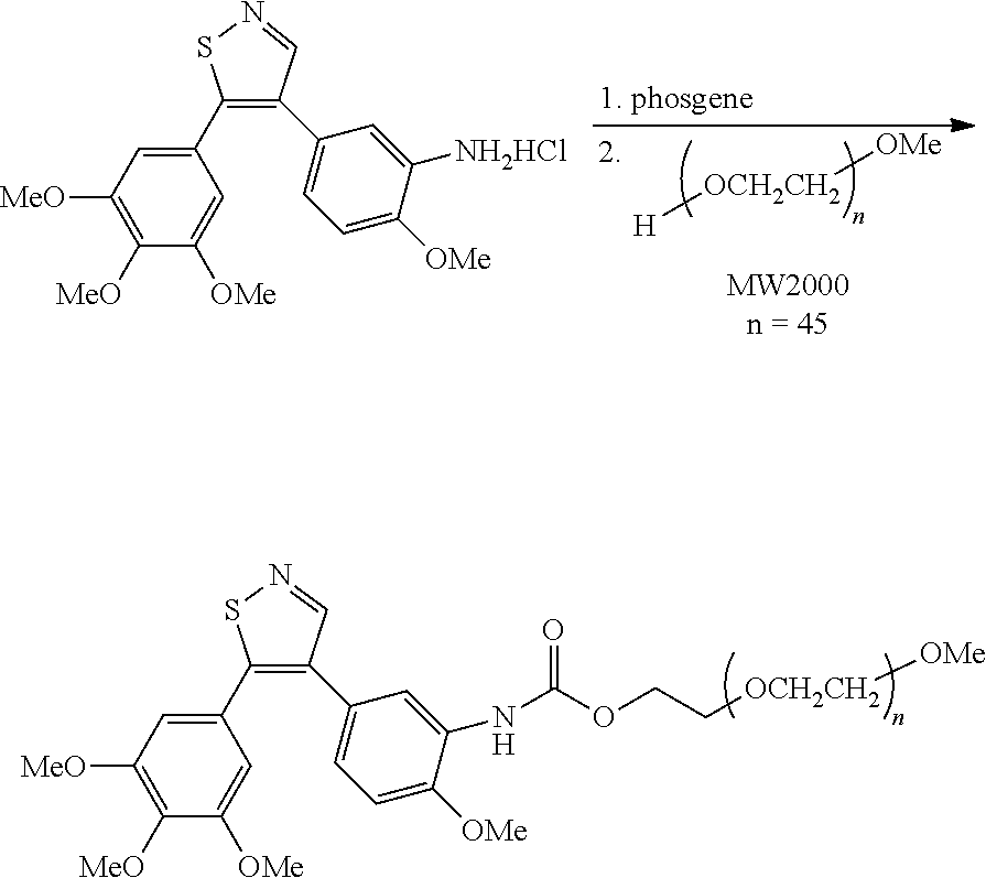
C1(C2=CC([MeO])=C([MeO])C([OMe])=C2)=C(C2=CC=C([OMe])C(NC(OCC[OCH2CH2][OMe])=O)=C2)C=NS1.[H][OCH2CH2][OMe].C1(C2=CC([MeO])=C([MeO])C([OMe])=C2)=C(C2=CC=C([OMe])C([NH2HCl])=C2)C=NS1
